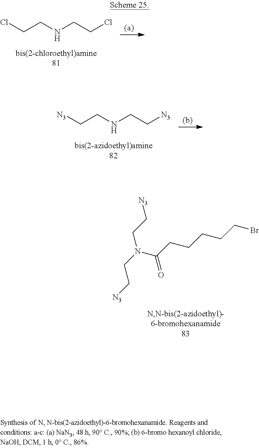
ClCCNCCCl.[N3]CCNCC[N3].C(N(C(CCCCCBr)=O)CC[N3])C[N3]
